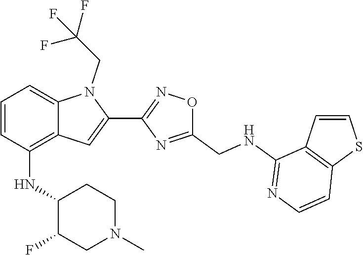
C1(C2=CC3=C(NC4C(F)CN(C)CC4)C=CC=C3N2CC(F)(F)F)=NOC(CNC2=NC=CC3=C2C=CS3)=N1
